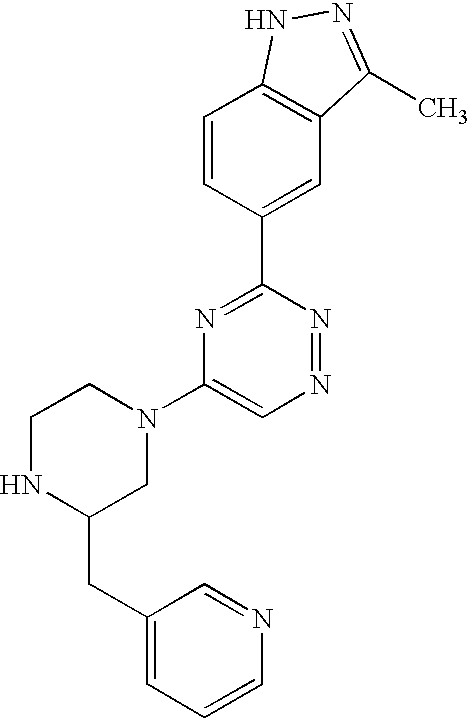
C1=CC(C2=NC(N3CCNC(CC4=CC=CN=C4)C3)=CN=N2)=CC2=C1NN=C2C
